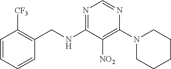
N1=C(NCC2=C([CF3])C=CC=C2)C([NO2])=C(N2CCCCC2)N=C1
